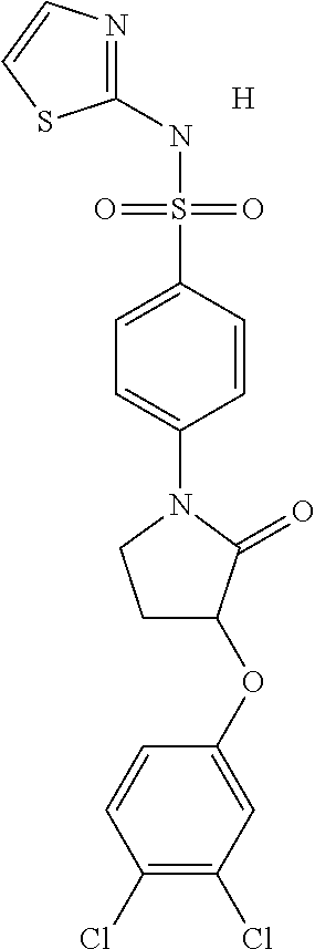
C1(NS(C2=CC=C(N3CCC(OC4=CC(Cl)=C(Cl)C=C4)C3=O)C=C2)(=O)=O)=NC=CS1.[H]
